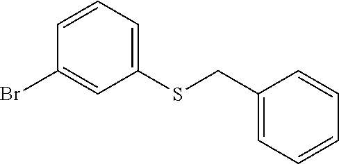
BrC1=CC(SCC2=CC=CC=C2)=CC=C1
